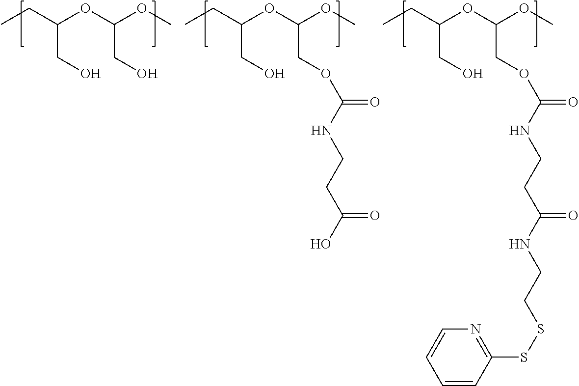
CCC(OC(OC)COC(=O)NCCC(NCCSSC1=NC=CC=C1)=O)CO.CCC(OC(OC)CO)CO.CCC(OC(OC)COC(=O)NCCC(O)=O)CO
